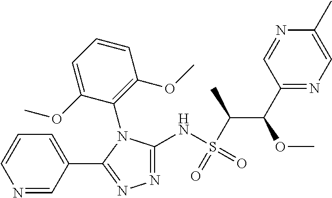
C1(C(OC)C(S(=O)(NC2=NN=C(C3=CC=CN=C3)N2C2=C(OC)C=CC=C2OC)=O)C)=NC=C(C)N=C1
